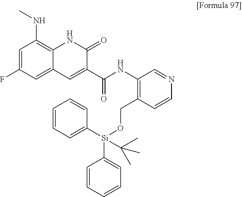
C12=CC(F)=CC(NC)=C1NC(=O)C(C(=O)NC1=C(CO[Si](C3=CC=CC=C3)(C3=CC=CC=C3)C(C)(C)C)C=CN=C1)=C2
